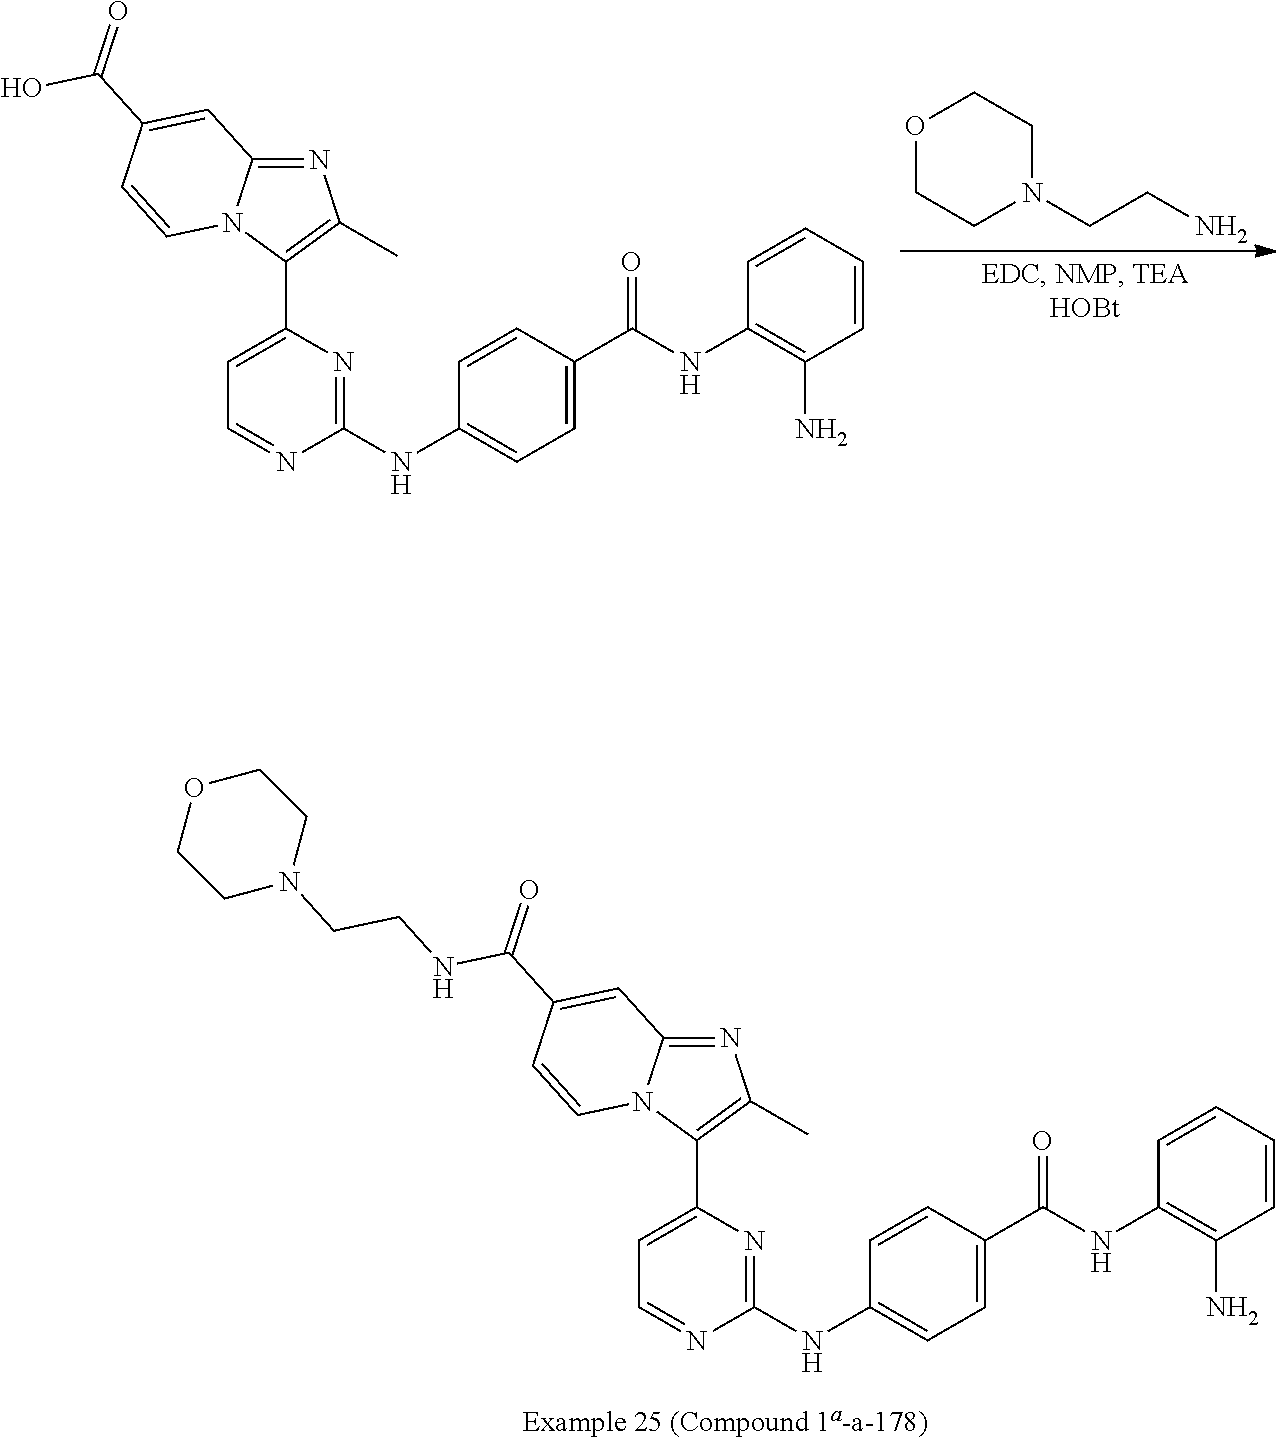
C1=CC=CC(NC(C2=CC=C(NC3=NC(C4=C(C)N=C5N4C=CC(C(=O)NCCN4CCOCC4)=C5)=CC=N3)C=C2)=O)=C1N.O1CCN(CCN)CC1.C1=CC=CC(NC(C2=CC=C(NC3=NC(C4=C(C)N=C5N4C=CC(C(=O)O)=C5)=CC=N3)C=C2)=O)=C1N
